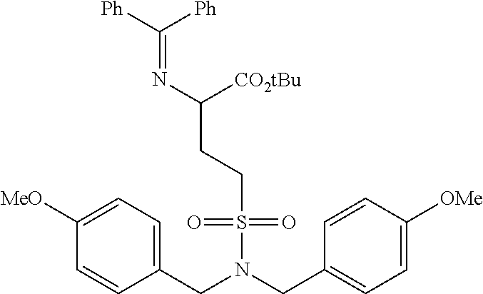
C1(CN(CC2=CC=C([OMe])C=C2)S(CCC(N=C([Ph])[Ph])[CO2tBu])(=O)=O)=CC=C([MeO])C=C1
